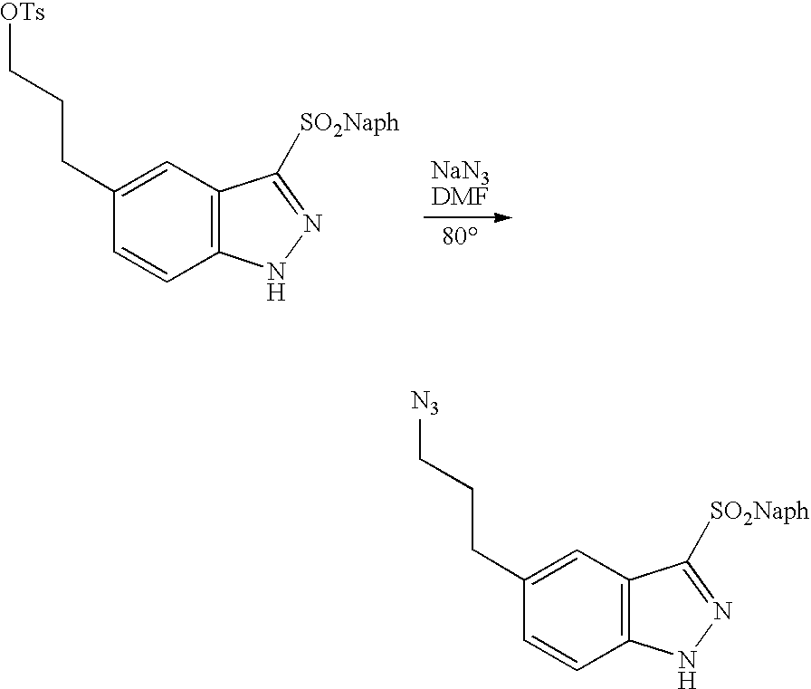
C1(CCC[OTs])=CC2=C(C=C1)NN=C2[SO2Naph].C1(CCC[N3])=CC2=C(C=C1)NN=C2[SO2Naph]
